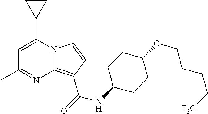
C1=C(C2CC2)N2C(=C(C(NC3CCC(OCCCC[F3C])CC3)=O)C=C2)N=C1C
